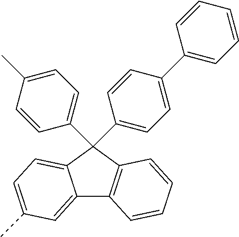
C12=CC(C)=CC=C1C(C1=CC=C(C)C=C1)(C1=CC=C(C3=CC=CC=C3)C=C1)C1=C2C=CC=C1
